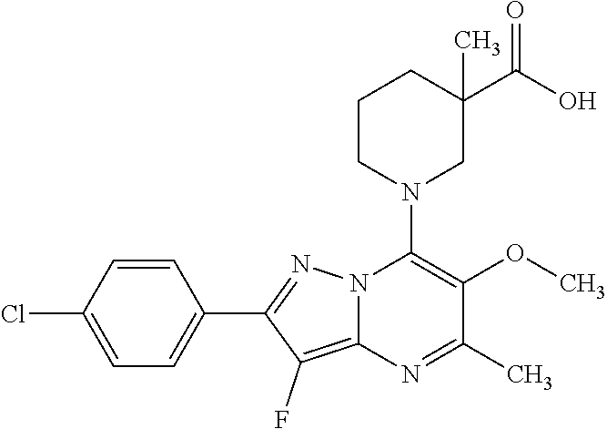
C1=CC(Cl)=CC=C1C1=NN2C(=C1F)N=C(C)C(OC)=C2N1CC(C(O)=O)(C)CCC1
